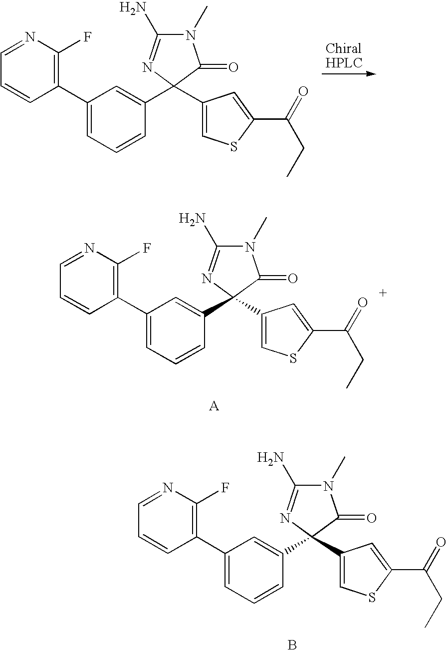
C1(C2=CC=CC(C3(C4=CSC(C(CC)=O)=C4)N=C(N)N(C)C3=O)=C2)=C(F)N=CC=C1.[ChiralHPLC].C1(C2=CC=CC(C3(C4=CSC(C(CC)=O)=C4)N=C(N)N(C)C3=O)=C2)=C(F)N=CC=C1.C1(C2=CC=CC(C3(C4=CSC(C(CC)=O)=C4)N=C(N)N(C)C3=O)=C2)=C(F)N=CC=C1.B
